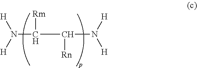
N([H])([H])C(C(N([H])[H])[Rn])[Rm]
